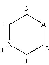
C1NCC[A]C1
